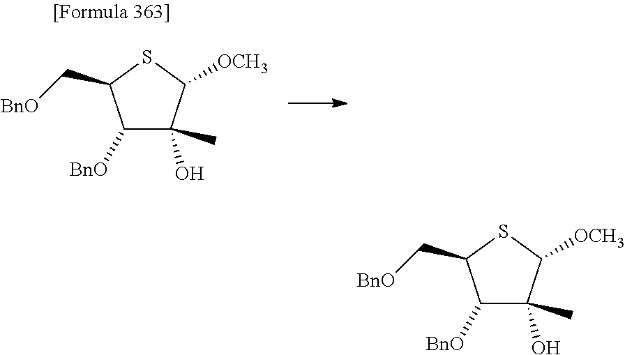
C1([BnO])C(O)(C)C([OCH3])SC1C[BnO].C1([BnO])C(O)(C)C([OCH3])SC1C[BnO]
